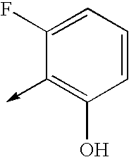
C1=CC=C(F)C(->C)=C1O
